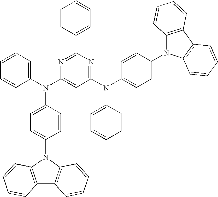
N(C1=CC(N(C2=CC=C(N3C4=C(C5=C3C=CC=C5)C=CC=C4)C=C2)C2=CC=CC=C2)=NC(C2=CC=CC=C2)=N1)(C1=CC=CC=C1)C1=CC=C(N2C3=C(C4=C2C=CC=C4)C=CC=C3)C=C1
